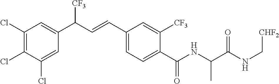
C1(Cl)=C(Cl)C(Cl)=CC(C(C=CC2=CC=C(C(NC(C(NC[CHF2])=O)C)=O)C([CF3])=C2)[CF3])=C1
